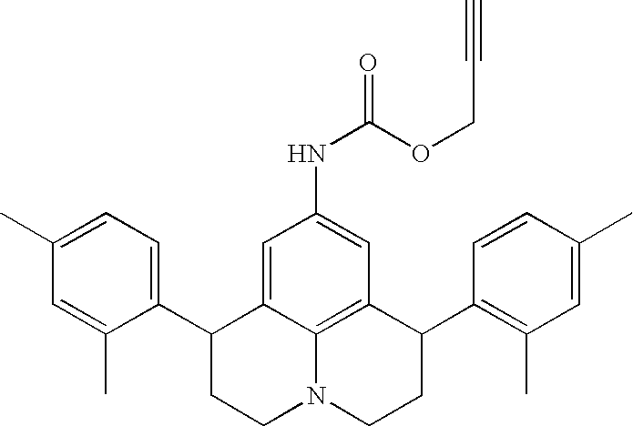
C1(C)=CC=C(C2CCN3C4=C(C(C5=C(C)C=C(C)C=C5)CC3)C=C(NC(=O)OCC#C)C=C24)C(C)=C1
